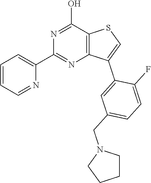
N1=C(O)C2=C(N=C1C1=CC=CC=N1)C(C1=CC(CN3CCCC3)=CC=C1F)=CS2
